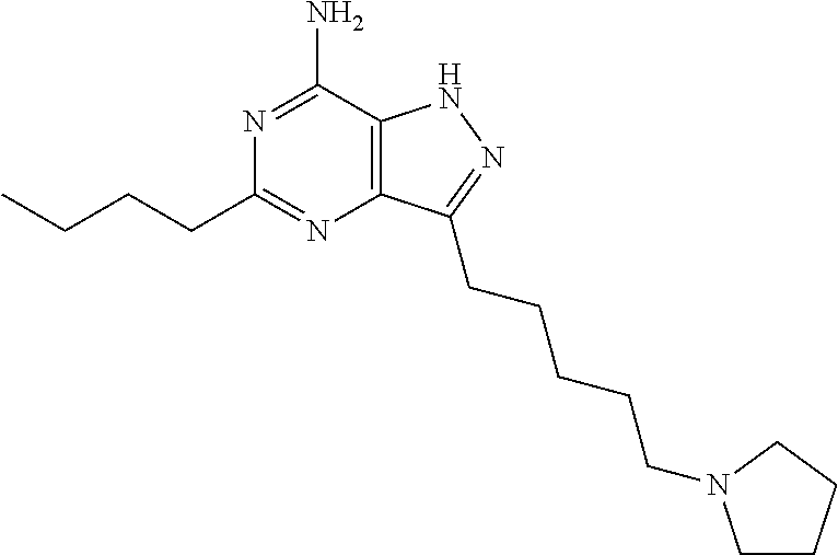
C12=C(C(N)=NC(CCCC)=N1)NN=C2CCCCCN1CCCC1
